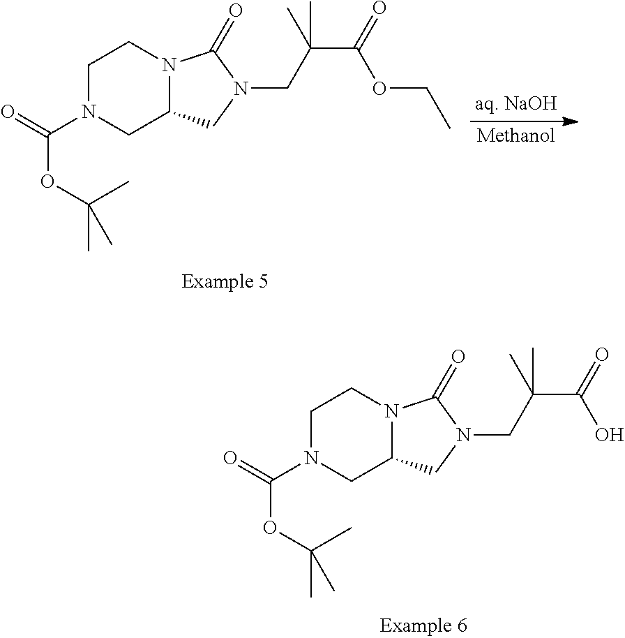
[Methanol].C1N(C(=O)OC(C)(C)C)CC2N(C1)C(=O)N(CC(C(OCC)=O)(C)C)C2.C1N(C(=O)OC(C)(C)C)CC2N(C1)C(=O)N(CC(C(O)=O)(C)C)C2
